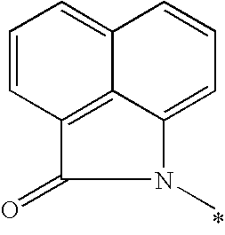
C1=CC2=C3C(=C1)C=CC=C3N(C)C2=O
